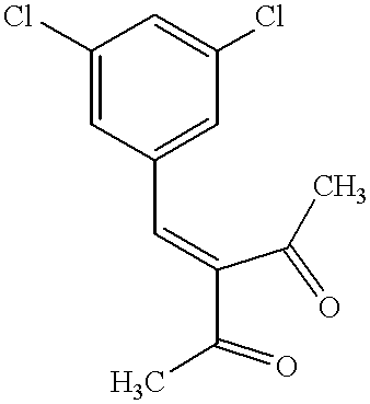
C1(C=C(C(=O)C)C(=O)C)=CC(Cl)=CC(Cl)=C1
